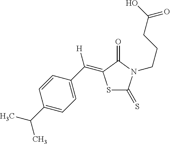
S1C(=S)N(CCCC(O)=O)C(=O)C1=C(C1=CC=C(C(C)C)C=C1)[H]
